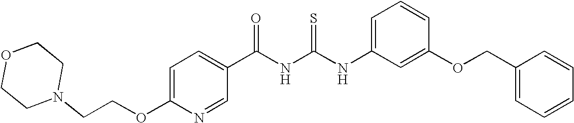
C(NC(NC1=CC=CC(OCC2=CC=CC=C2)=C1)=S)(=O)C1=CC=C(OCCN2CCOCC2)N=C1
